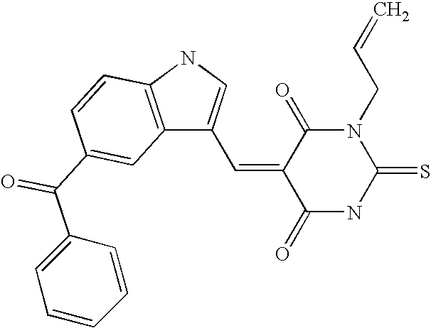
C12=C(NC=C1C=C1C(=O)NC(=S)N(CC=C)C1=O)C=CC(C(C1=CC=CC=C1)=O)=C2
